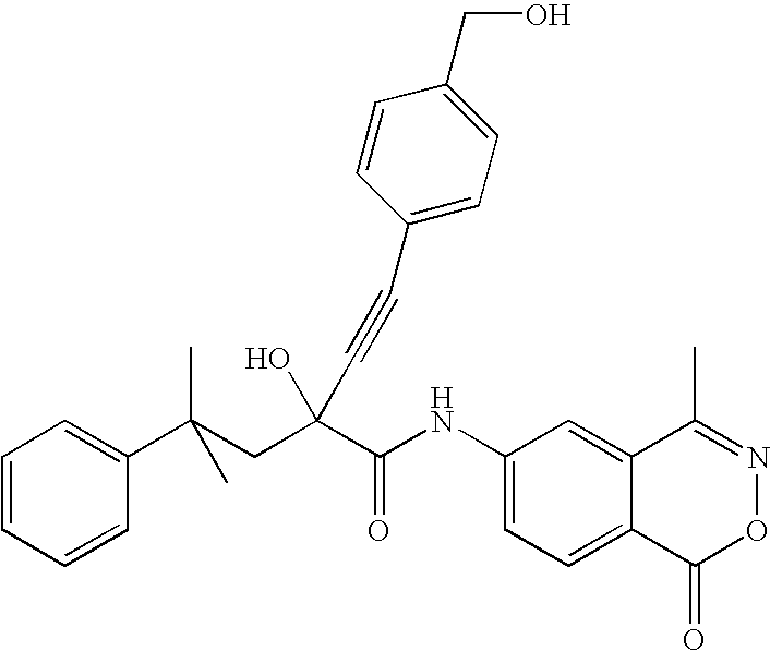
C1=CC=CC(C(CC(C(NC2=CC=C3C(=C2)C(C)=NOC3=O)=O)(O)C#CC2=CC=C(CO)C=C2)(C)C)=C1
